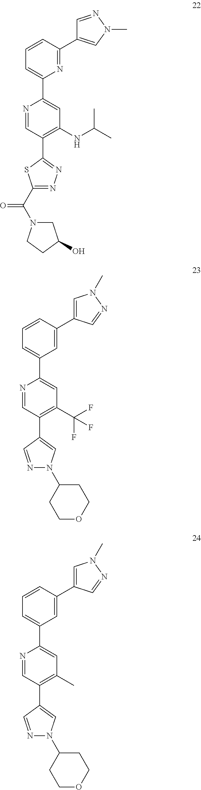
C1=NN(C)C=C1C1=NC(C2=CC(NC(C)C)=C(C3=NN=C(C(N4CC(O)CC4)=O)S3)C=N2)=CC=C1.C1=C(C2=CC(C3=CC(C(F)(F)F)=C(C4=CN(C5CCOCC5)N=C4)C=N3)=CC=C2)C=NN1C.C1=C(C2=CC(C3=CC(C)=C(C4=CN(C5CCOCC5)N=C4)C=N3)=CC=C2)C=NN1C
